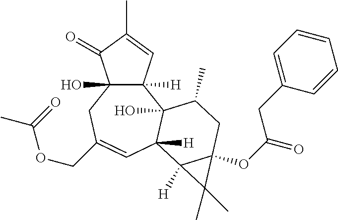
C12([H])C(O)(CC(COC(=O)C)=CC3([H])C1(O)C(C)CC1(OC(CC4=CC=CC=C4)=O)C3([H])C1(C)C)C(=O)C(C)=C2
